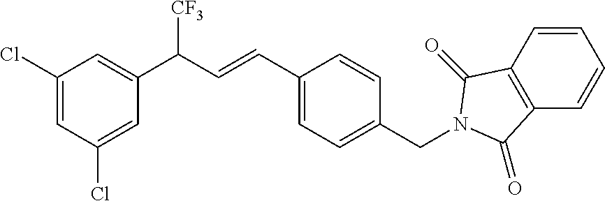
C1(Cl)=CC(Cl)=CC(C(C=CC2=CC=C(CN3C(=O)C4=C(C=CC=C4)C3=O)C=C2)[CF3])=C1
